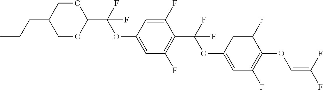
C1OC(C(F)(OC2=CC(F)=C(C(F)(OC3=CC(F)=C(OC=C(F)F)C(F)=C3)F)C(F)=C2)F)OCC1CCC
